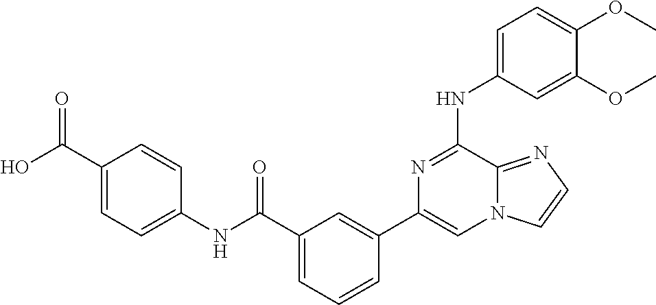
C1=C(NC2=NC(C3=CC(C(NC4=CC=C(C(=O)O)C=C4)=O)=CC=C3)=CN3C2=NC=C3)C=C(OC)C(OC)=C1
